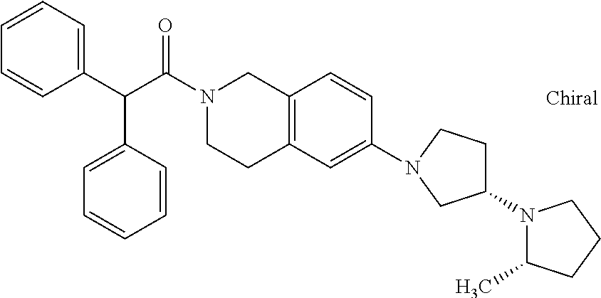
C(C(N1CCC2=C(C1)C=CC(N1CC(N3C(C)CCC3)CC1)=C2)=O)(C1=CC=CC=C1)C1=CC=CC=C1
